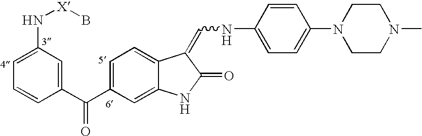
C1(C(C2=CC=C3C(=C2)NC(=O)C3=CNC2=CC=C(N3CCN(C)CC3)C=C2)=O)=CC(N[X]B)=CC=C1
